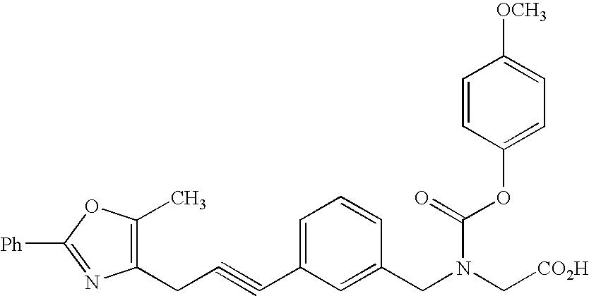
C1(CC#CC2=CC=CC(CN(C[CO2H])C(OC3=CC=C([OCH3])C=C3)=O)=C2)=C(C)OC([Ph])=N1
